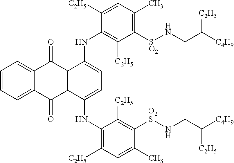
C1=CC=C2C(=C1)C(=O)C1=C(C2=O)C(NC2=C([C2H5])C=C(C)C([O2S]NCC([C4H9])[C2H5])=C2[C2H5])=CC=C1NC1=C([C2H5])C([SO2]NCC([C4H9])[C2H5])=C(C)C=C1[C2H5]
